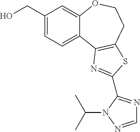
C1(CO)=CC=C2C(=C1)OCCC1=C2N=C(C2=NC=NN2C(C)C)S1
